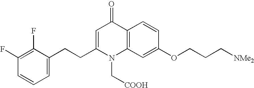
C12=C(C=C(OCCC[NMe2])C=C1)N(C[COOH])C(CCC1=CC=CC(F)=C1F)=CC2=O
